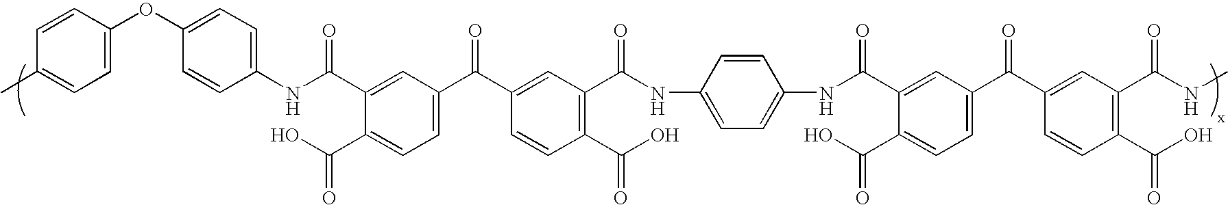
C1=CC(C)=CC=C1OC1=CC=C(NC(C2=CC(C(C3=CC(C(NC4=CC=C(NC(C5=CC(C(C6=CC(C(NC)=O)=C(C(O)=O)C=C6)=O)=CC=C5C(O)=O)=O)C=C4)=O)=C(C(O)=O)C=C3)=O)=CC=C2C(O)=O)=O)C=C1
